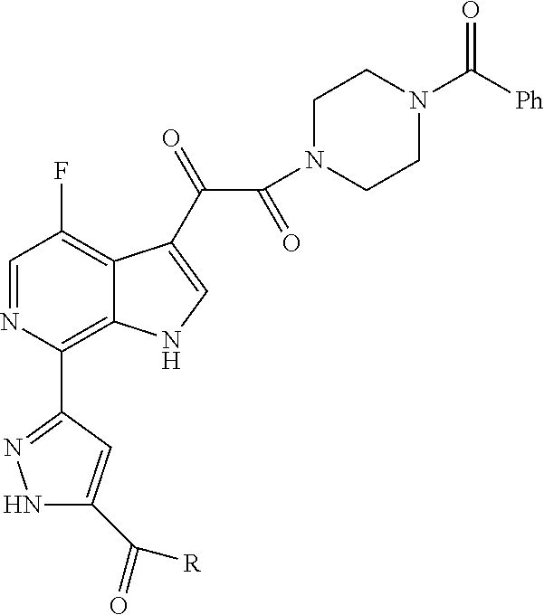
C1=NC(C2=NNC(C([R])=O)=C2)=C2C(=C1F)C(C(=O)C(N1CCN(C([Ph])=O)CC1)=O)=CN2
